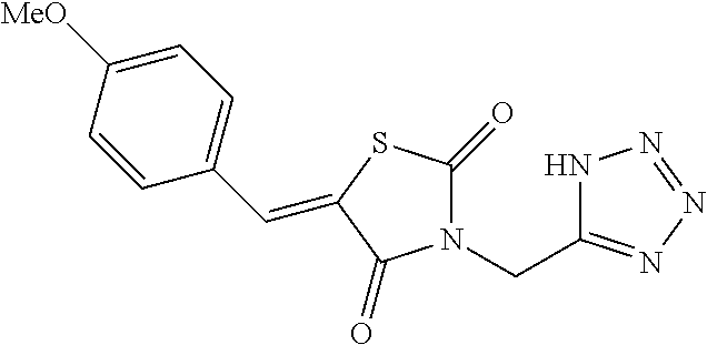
N1(CC2=NN=NN2)C(=O)SC(=CC2=CC=C([MeO])C=C2)C1=O
